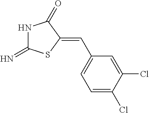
N1C(=N)SC(=CC2=CC=C(Cl)C(Cl)=C2)C1=O
